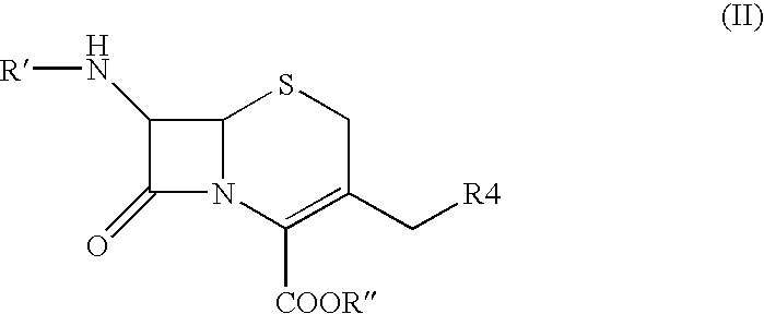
C1(N[R])C(=O)N2C1SCC(C[R4])=C2[COOR]
